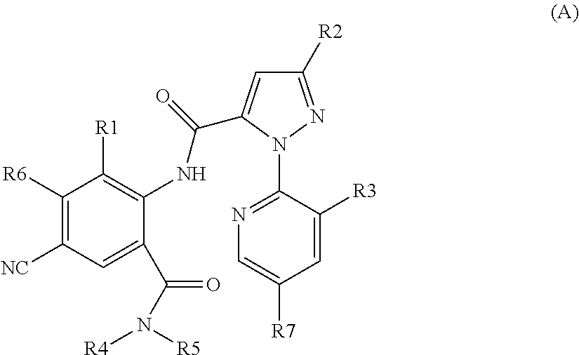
C1([R6])=C([NC])C=C(C(N([R5])[R4])=O)C(NC(C2=CC([R2])=NN2C2=NC=C([R7])C=C2[R3])=O)=C1[R1]
